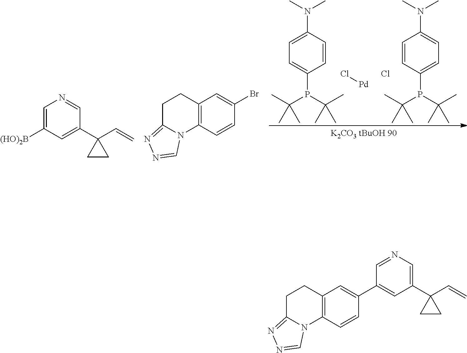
C1=CC(N(C)C)=CC=C1P(C(C)(C)C)C(C)(C)C.Cl[Pd].C1=CC(N(C)C)=CC=C1P(C(C)(C)C)C(C)(C)C.Cl.C1([(HO)2B])=CN=CC(C2(C=C)CC2)=C1.C12=C(C=C(Br)C=C1)CCC1=NN=CN21.C12=C(C=C(C3=CC(C4(C=C)CC4)=CN=C3)C=C1)CCC1=NN=CN21
